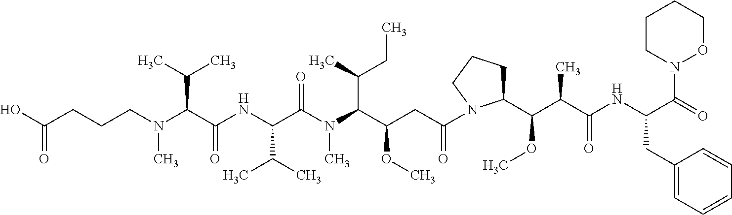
N(C(C(NC(C(N(C(C(CC(=O)N1C(C(C(C(=O)NC(C(N2OCCCC2)=O)CC2=CC=CC=C2)C)OC)CCC1)OC)C(CC)C)C)=O)C(C)C)=O)C(C)C)(C)CCCC(O)=O
